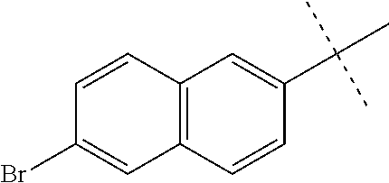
C1(C(C)(C)C)=CC2=C(C=C1)C=C(Br)C=C2
